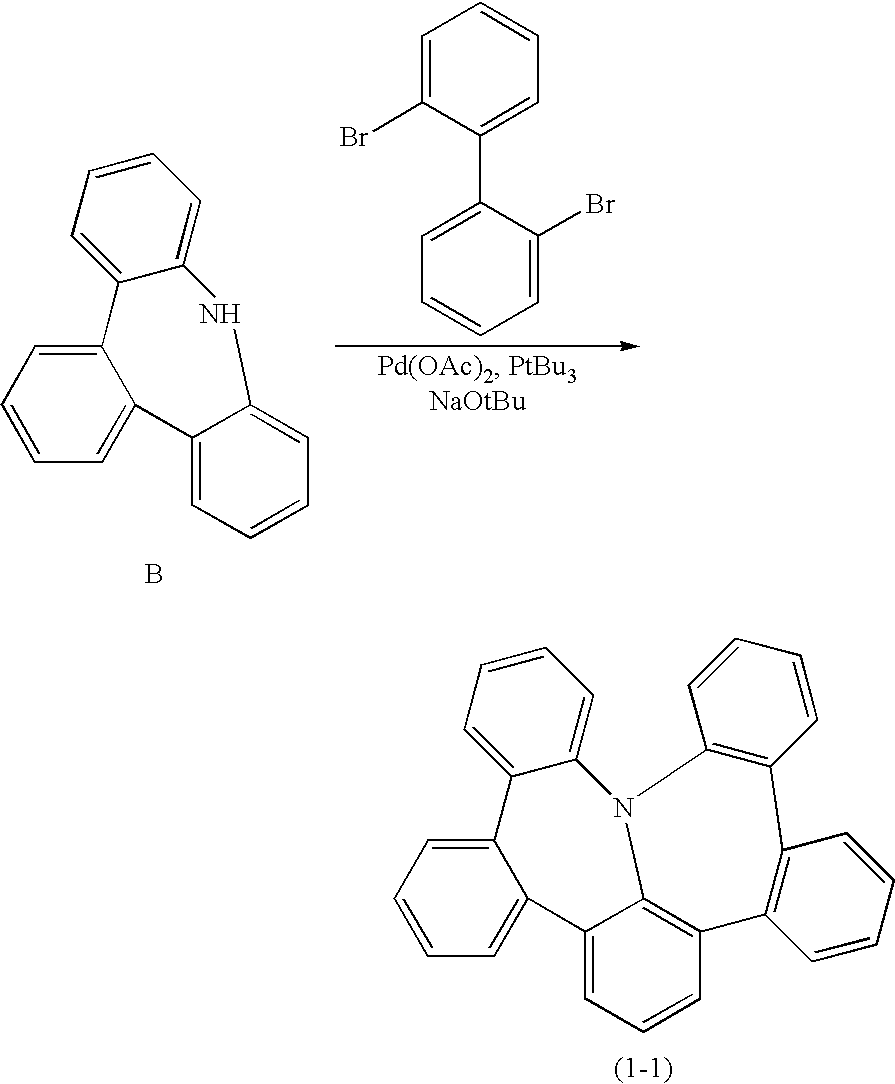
C1=C(Br)C(C2=CC=CC=C2Br)=CC=C1.C12=CC=CC=C1C1=CC=CC=C1NC1=CC=CC=C21.B.C12=CC=CC=C1C1=CC=CC3=C1N(C1=CC=CC=C21)C1=C(C=CC=C1)C1=C3C=CC=C1
